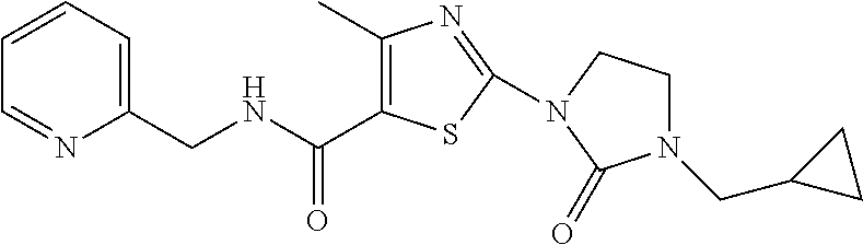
C(NCC1=CC=CC=N1)(=O)C1=C(C)N=C(N2CCN(CC3CC3)C2=O)S1
